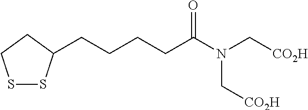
S1SC(CCCCC(N(C[CO2H])C[CO2H])=O)CC1
